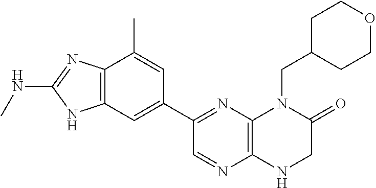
C12=C(N=C(C3=CC4=C(C(C)=C3)N=C(NC)N4)C=N1)N(CC1CCOCC1)C(=O)CN2
